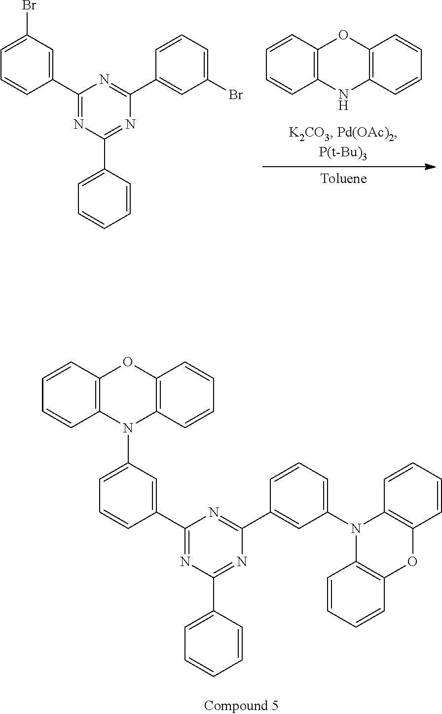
C1=C(N2C3=C(OC4=C2C=CC=C4)C=CC=C3)C=C(C2=NC(C3=CC=CC=C3)=NC(C3=CC(N4C5=C(OC6=C4C=CC=C6)C=CC=C5)=CC=C3)=N2)C=C1.C1=CC2=C(C=C1)NC1=C(O2)C=CC=C1.C1=C(Br)C=C(C2=NC(C3=CC=CC=C3)=NC(C3=CC(Br)=CC=C3)=N2)C=C1
